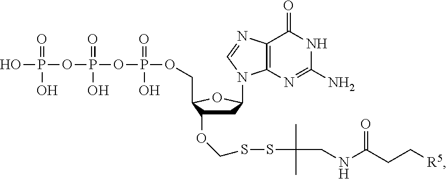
OP(OP(OP(=O)(O)OCC1C(OCSSC(CNC(CC[R5])=O)(C)C)CC(N2C3=C(C(=O)NC(N)=N3)N=C2)O1)(=O)O)(=O)O
